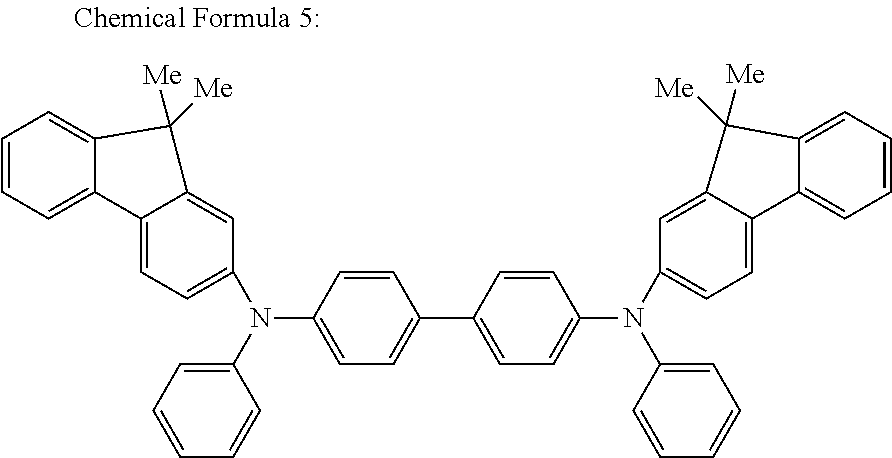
C1=CC=C2C(=C1)C([Me])([Me])C1=CC(N(C3=CC=CC=C3)C3=CC=C(C4=CC=C(N(C5=CC=C6C(=C5)C([Me])([Me])C5=CC=CC=C65)C5=CC=CC=C5)C=C4)C=C3)=CC=C21
